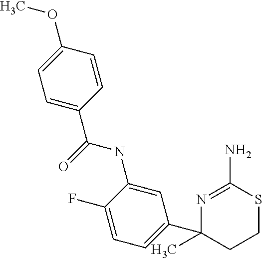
N1=C(N)SCCC1(C1=CC=C(F)C(NC(=O)C2=CC=C(OC)C=C2)=C1)C
